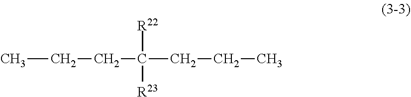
C(C)CC(CCC)([R22])[R23]
